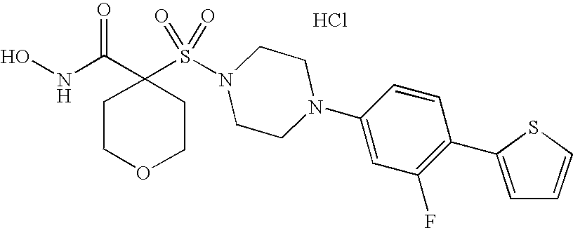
C1(S(N2CCN(C3=CC(F)=C(C4=CC=CS4)C=C3)CC2)(=O)=O)(C(NO)=O)CCOCC1.Cl
